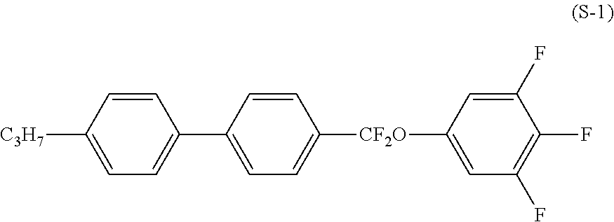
C1=CC([C3H7])=CC=C1C1=CC=C([CF2O]C2=CC(F)=C(F)C(F)=C2)C=C1
